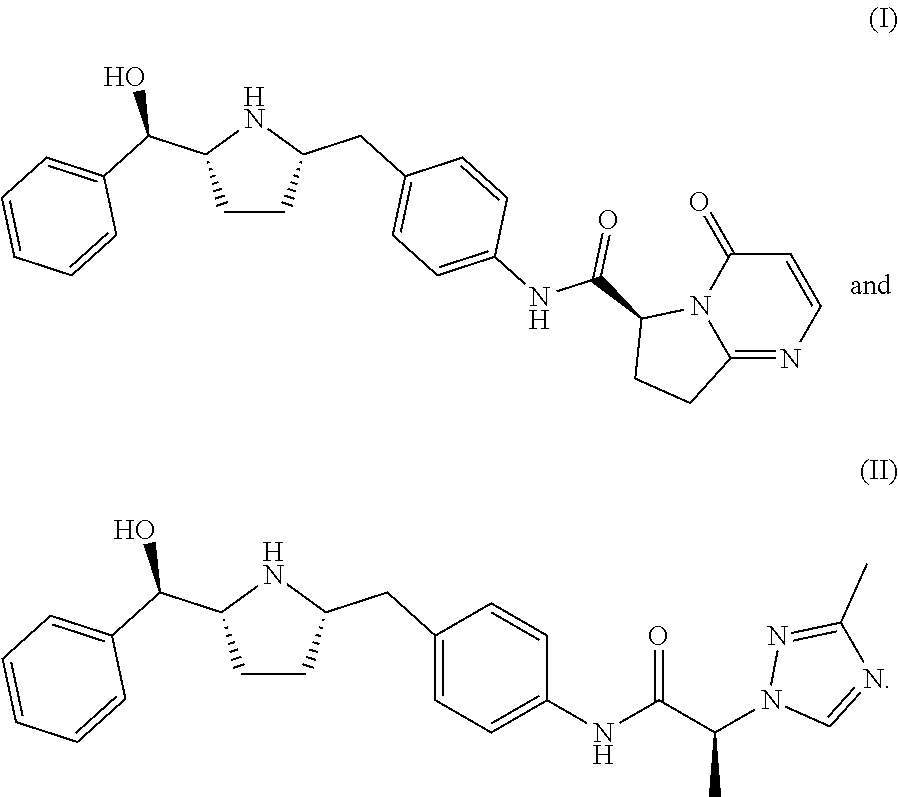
C1CC(CC2=CC=C(NC(C3CCC4=NC=CC(=O)N34)=O)C=C2)NC1C(C1=CC=CC=C1)O.C1CC(CC2=CC=C(NC(C(N3C=NC(C)=N3)C)=O)C=C2)NC1C(C1=CC=CC=C1)O
